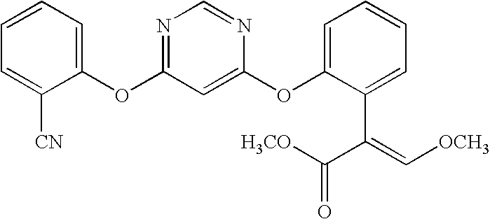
N1=C(OC2=CC=CC=C2[CN])C=C(OC2=CC=CC=C2C(=C[OCH3])C([H3CO])=O)N=C1
